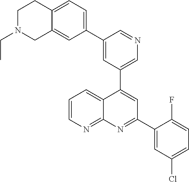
C1=C(C2=CC=C3C(=C2)CN(CC)CC3)C=NC=C1C1=CC(C2=CC(Cl)=CC=C2F)=NC2=NC=CC=C12
